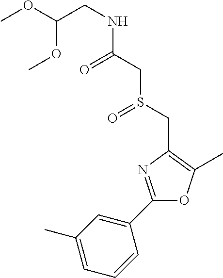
C(NC(CS(CC1=C(C)OC(C2=CC(C)=CC=C2)=N1)=O)=O)C(OC)OC
